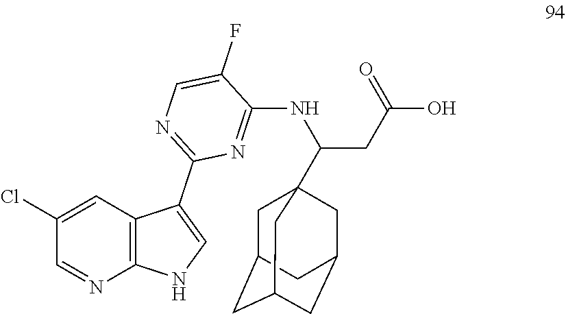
C1(Cl)=CC2=C(N=C1)NC=C2C1=NC=C(F)C(NC(CC(O)=O)C23CC4CC(CC(C2)C4)C3)=N1
